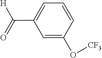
C1=C(O[CF3])C=CC=C1C(=O)[H]
